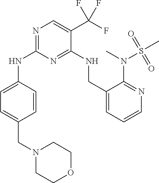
N(C1=NC=C(C(F)(F)F)C(NCC2=CC=CN=C2N(S(=O)(C)=O)C)=N1)C1=CC=C(CN2CCOCC2)C=C1
